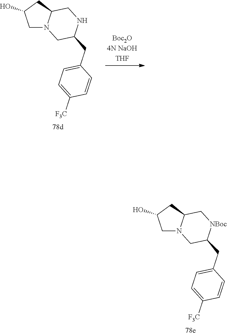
C1N2C(CC1O)C[NBoc]C(CC1=CC=C([F3C])C=C1)C2.C1N2C(CC1O)CNC(CC1=CC=C([F3C])C=C1)C2
